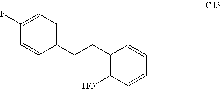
C(C1=C(O)C=CC=C1)CC1=CC=C(F)C=C1
